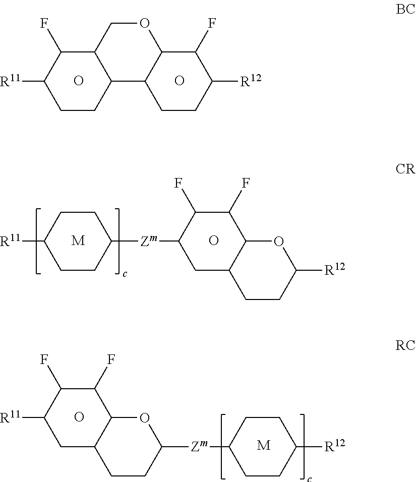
C1CC2C(C(F)C1[R11])COC1C2CCC([R12])C1F.O.O.C1CC([Zm]C2CC3C(C(F)C2F)OC([R12])CC3)CCC1[R11].[M].O.C1([R11])CC2C(C(F)C1F)OC([Zm]C1CCC([R12])CC1)CC2.O.[M]
